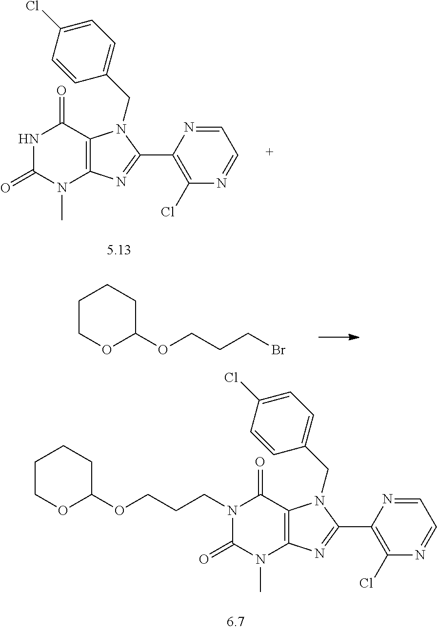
C1COC(OCCCBr)CC1.N1(CCCOC2OCCCC2)C(=O)N(C)C2=C(C1=O)N(CC1=CC=C(Cl)C=C1)C(C1=C(Cl)N=CC=N1)=N2.N1C(=O)N(C)C2=C(C1=O)N(CC1=CC=C(Cl)C=C1)C(C1=C(Cl)N=CC=N1)=N2
